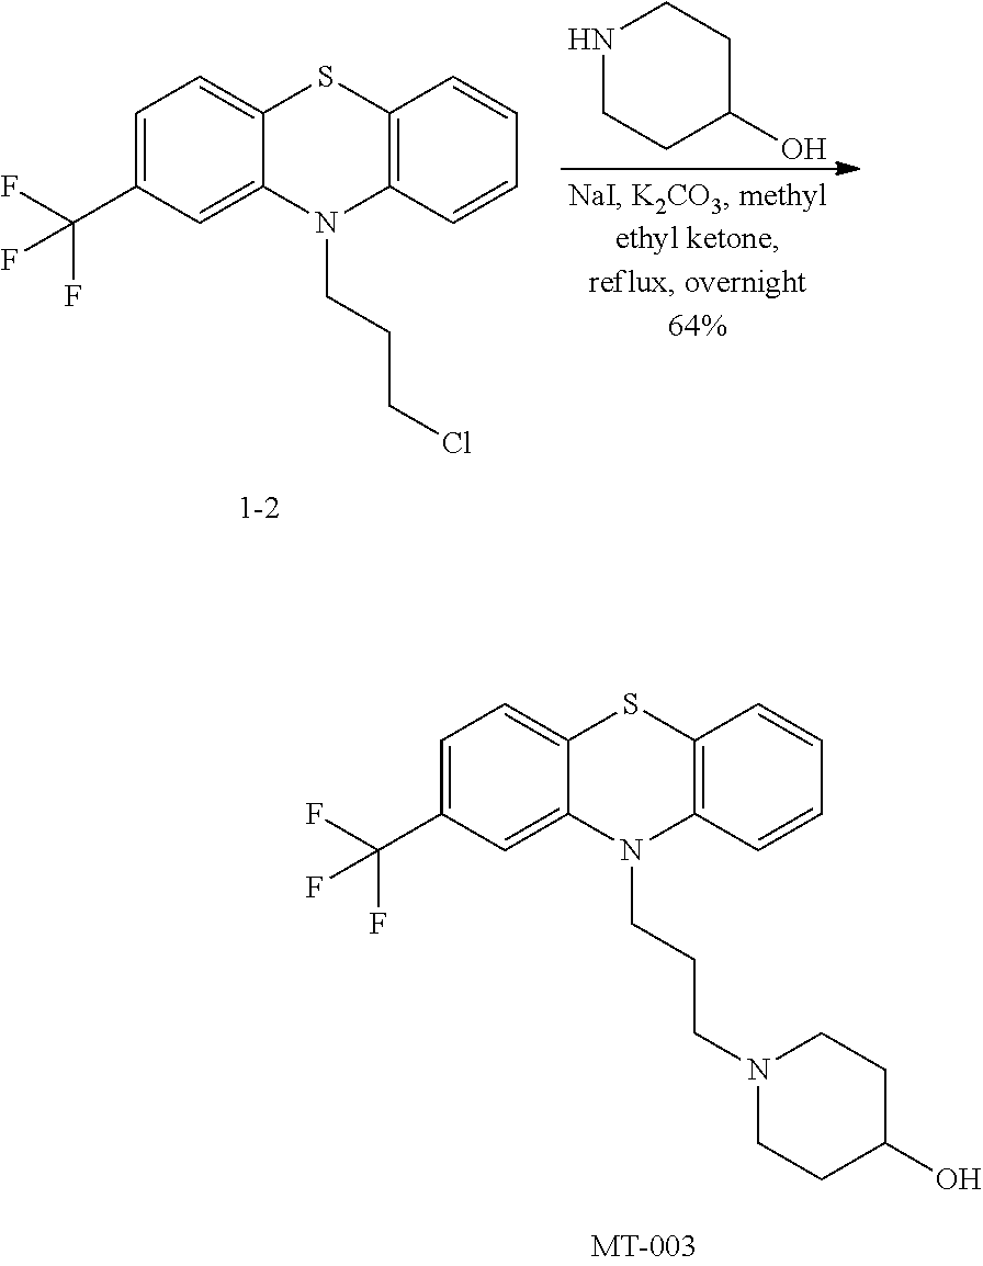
C1=C(C(F)(F)F)C=C2C(=C1)SC1=C(N2CCCCl)C=CC=C1.N1CCC(O)CC1.C1=C(C(F)(F)F)C=C2C(=C1)SC1=C(N2CCCN2CCC(O)CC2)C=CC=C1
